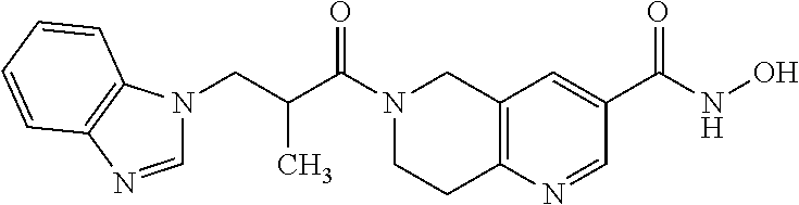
C12=C(N=CC(C(NO)=O)=C1)CCN(C(C(CN1C=NC3=C1C=CC=C3)C)=O)C2
